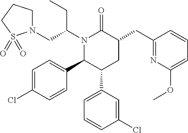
N1(C(CN2CCCS2(=O)=O)CC)C(C2=CC=C(Cl)C=C2)C(C2=CC=CC(Cl)=C2)CC(CC2=NC(OC)=CC=C2)C1=O
